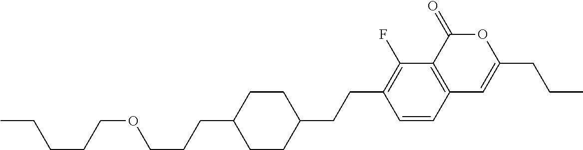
C12=C(C(=O)OC(CCC)=C1)C(F)=C(CCC1CCC(CCCOCCCCC)CC1)C=C2
